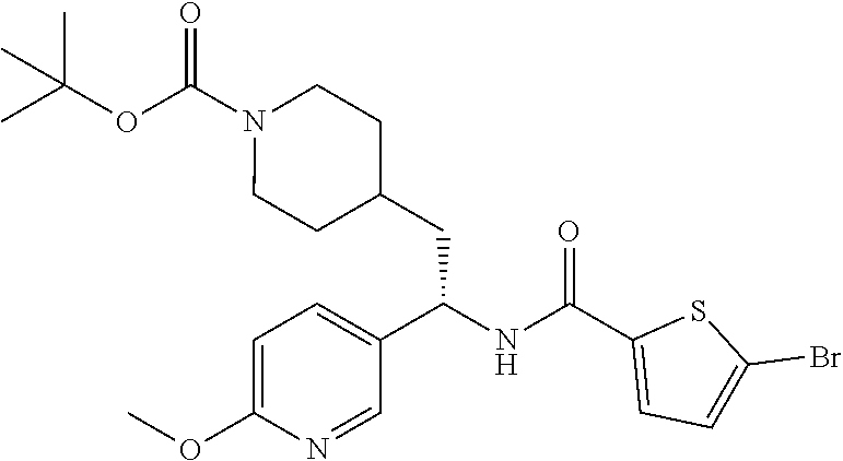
O(C(N1CCC(CC(NC(C2=CC=C(Br)S2)=O)C2=CC=C(OC)N=C2)CC1)=O)C(C)(C)C
